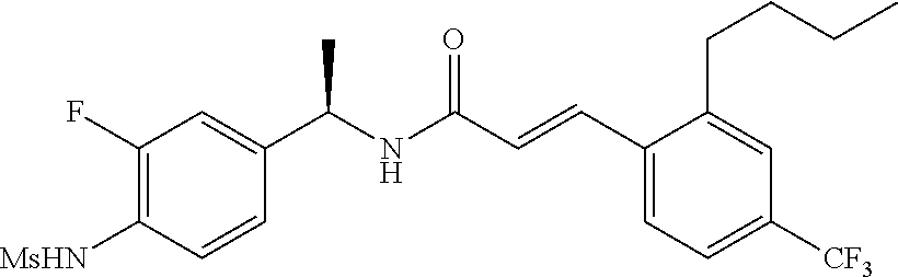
C1(F)=C([MsHN])C=CC(C(NC(C=CC2=CC=C([CF3])C=C2CCCC)=O)C)=C1
